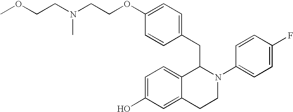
N(CCOC1=CC=C(CC2C3=CC=C(O)C=C3CCN2C2=CC=C(F)C=C2)C=C1)(CCOC)C
